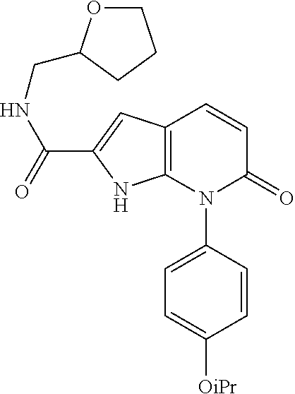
C1=CC(N2C(=O)C=CC3=C2NC(C(=O)NCC2OCCC2)=C3)=CC=C1[OiPr]
